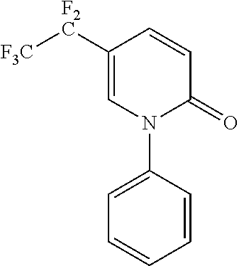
C1=C([F2C][F3C])C=CC(=O)N1C1=CC=CC=C1
